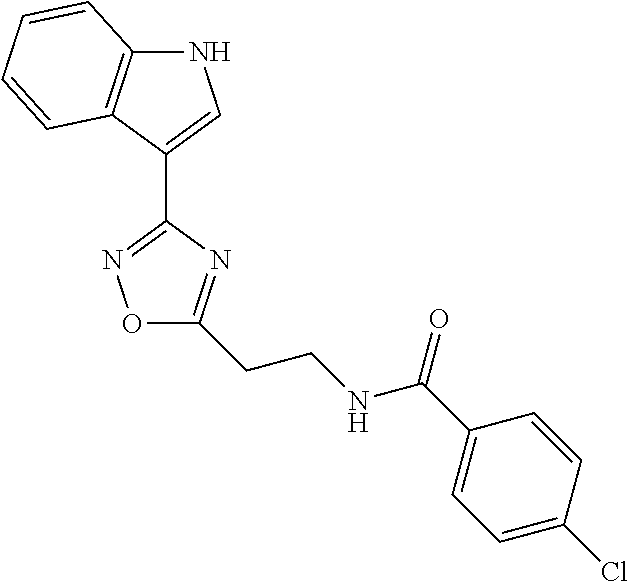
O1C(CCNC(C2=CC=C(Cl)C=C2)=O)=NC(C2=CNC3=C2C=CC=C3)=N1
